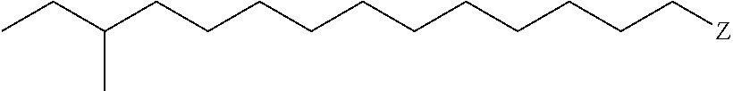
C(CCCCC[Z])CCCCCC(CC)C
